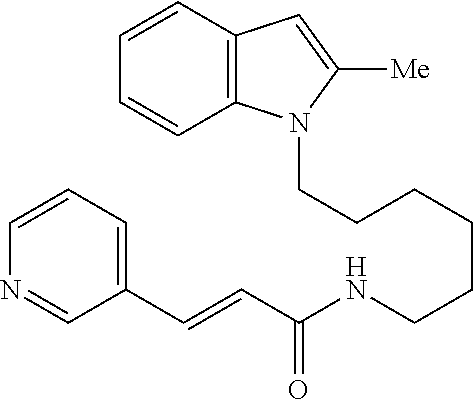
C(CCCCCNC(C=CC1=CC=CN=C1)=O)N1C2=C(C=C1[Me])C=CC=C2
